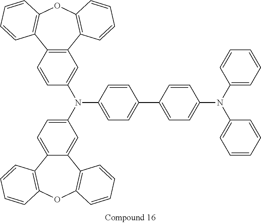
C12=CC=C(N(C3=CC=C(C4=CC=C(N(C5=CC=CC=C5)C5=CC=CC=C5)C=C4)C=C3)C3=CC4=C(C=C3)C3=C(OC5=C4C=CC=C5)C=CC=C3)C=C1C1=C(OC3=C2C=CC=C3)C=CC=C1
